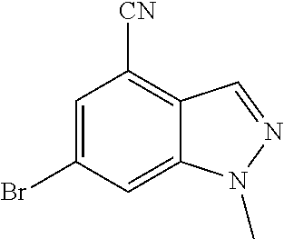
C1=C(Br)C=C2C(=C1[CN])C=NN2C
